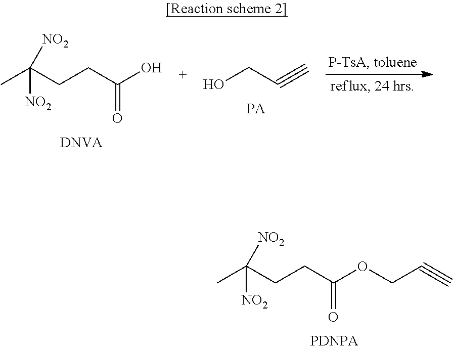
CC(CCC(OCC#C)=O)([NO2])[NO2].CC(CCC(O)=O)([NO2])[NO2].[DNVA].OCC#C.[PA]
